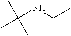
N(CC)C(C)(C)C
